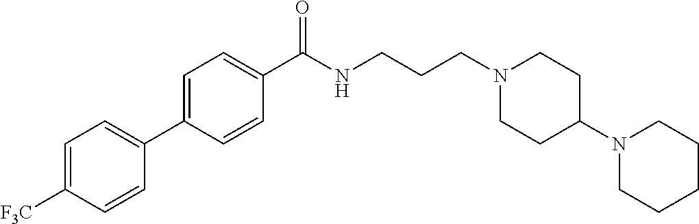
C1(C(NCCCN2CCC(N3CCCCC3)CC2)=O)=CC=C(C2=CC=C([F3C])C=C2)C=C1
